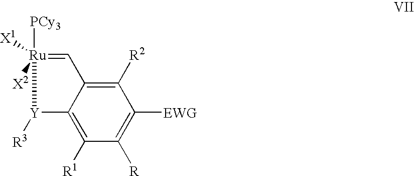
C1([R2])=C2C(=C([R1])C([R])=C1[EWG])[Y]([R3])[Ru]([PCy3])([X2])([X1])=C2
